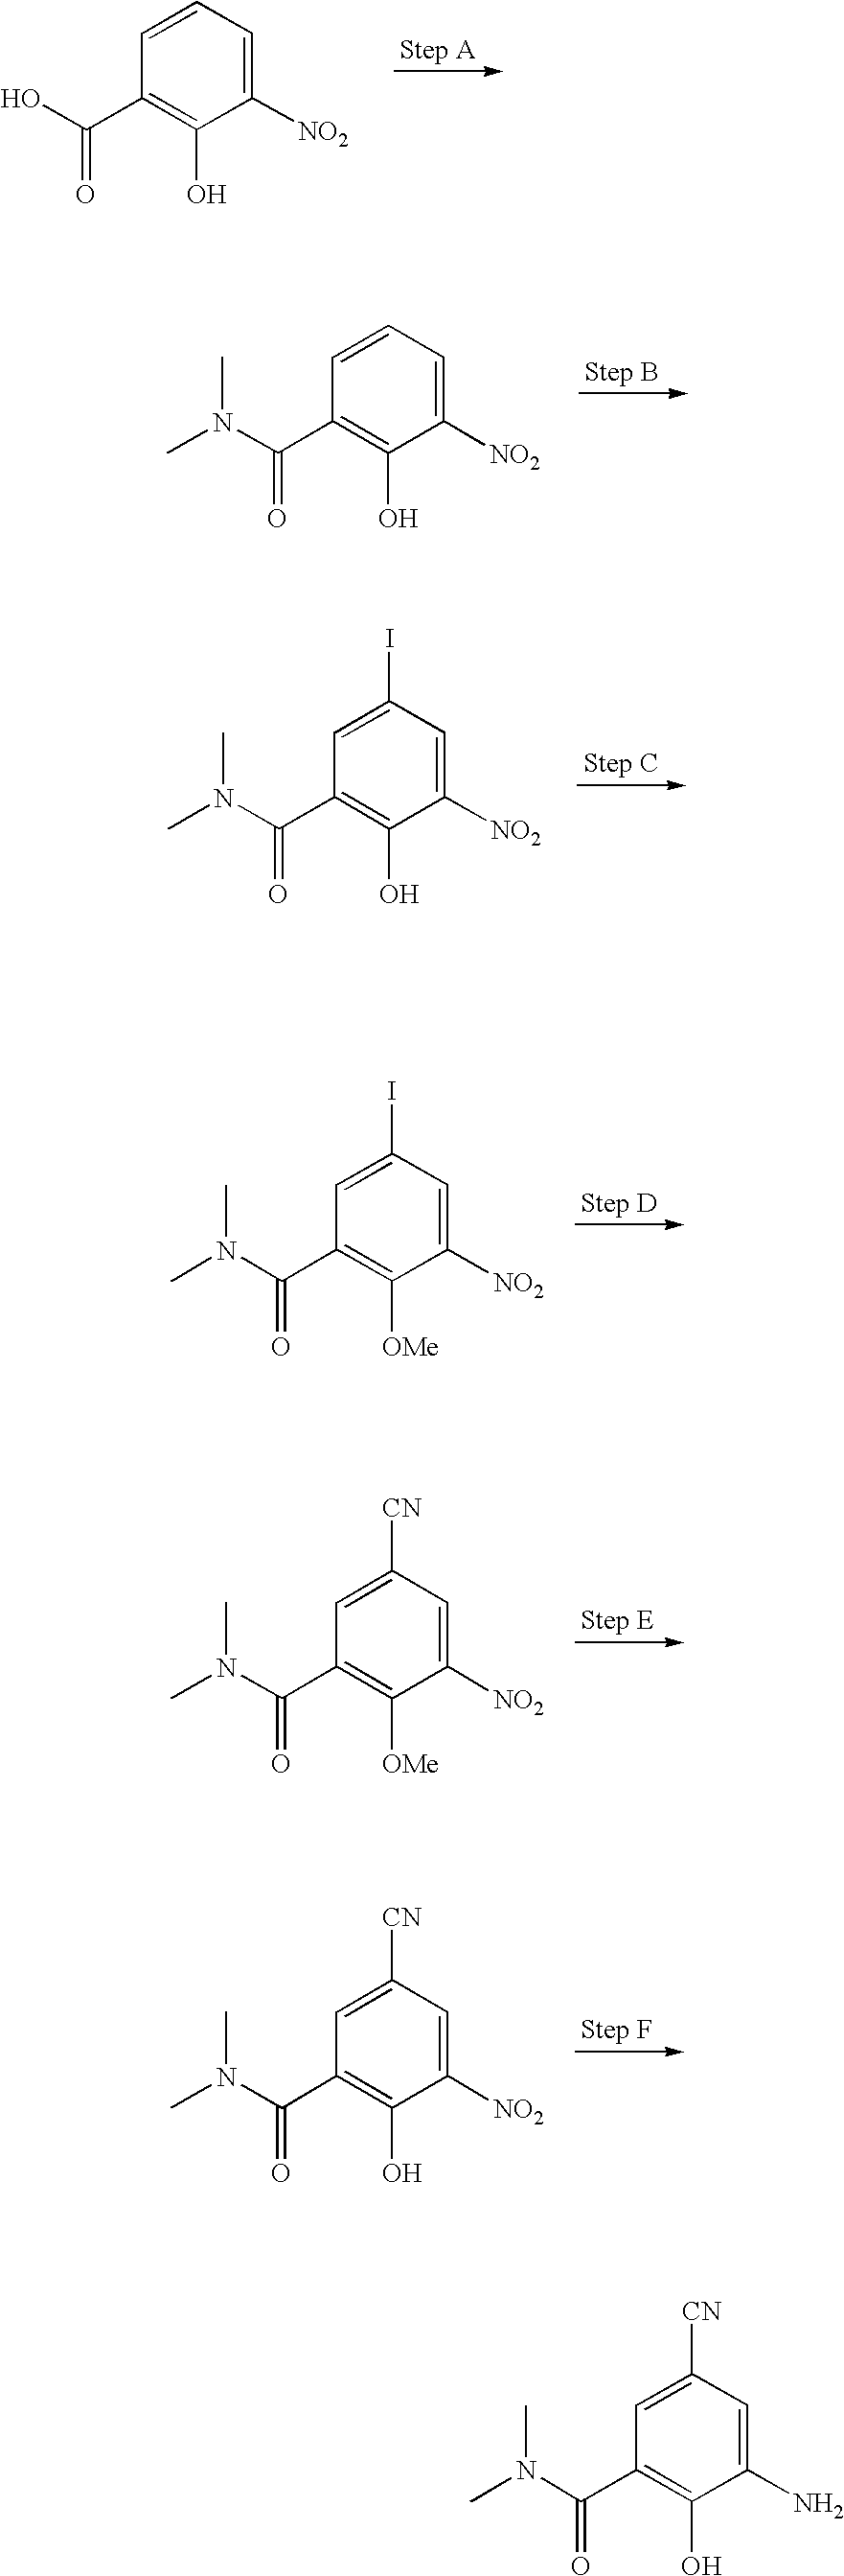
C(C1=C(O)C([NO2])=CC=C1)(O)=O.C1=CC(C(N(C)C)=O)=C(O)C([NO2])=C1.C1(I)=CC(C(N(C)C)=O)=C(O)C([NO2])=C1.C1(I)=CC(C(N(C)C)=O)=C([OMe])C([NO2])=C1.C1([CN])=CC(C(N(C)C)=O)=C([OMe])C([NO2])=C1.C1([CN])=CC(C(N(C)C)=O)=C(O)C([NO2])=C1.C1([CN])=CC(C(N(C)C)=O)=C(O)C(N)=C1
